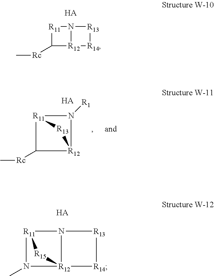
C1([Rc]C)[R12]2N([R11]1)[R13][R14]2.[HA].[R11]12N(C)[R12]3([R15]1)[R14][R13]N23.[HA].[R12]12N([R1])[R11](C1[Rc]C)[R13]2.[HA]
